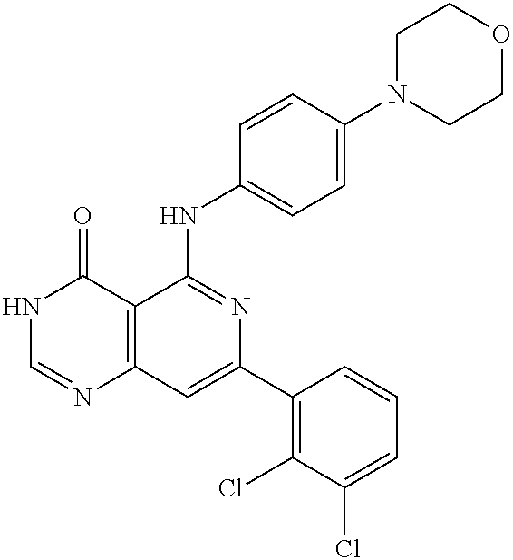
C12=C(C=C(C3=C(Cl)C(Cl)=CC=C3)N=C1NC1=CC=C(N3CCOCC3)C=C1)N=CNC2=O
